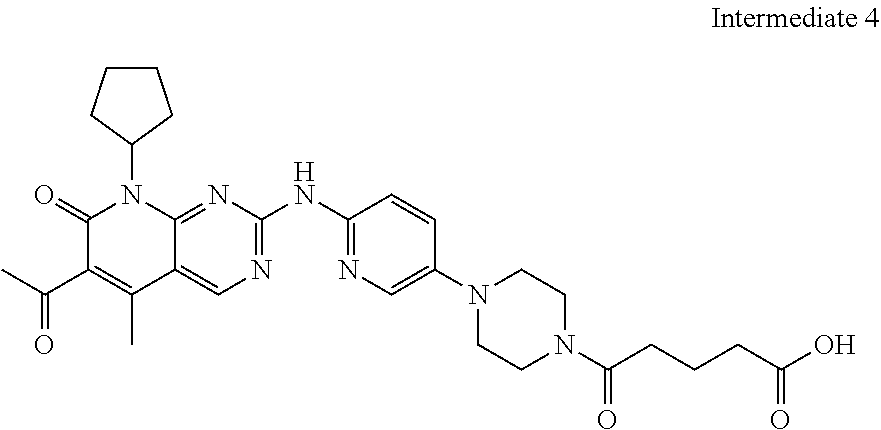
C1CN(C2=CN=C(NC3=NC=C4C(=N3)N(C3CCCC3)C(=O)C(C(=O)C)=C4C)C=C2)CCN1C(CCCC(=O)O)=O
